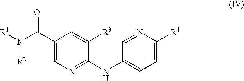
C1(C(N([R1])[R2])=O)=CN=C(NC2=CC=C([R4])N=C2)C([R3])=C1
